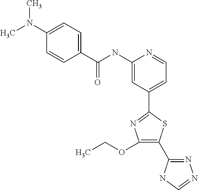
C(NC1=CC(C2=NC(OCC)=C(C3=NN=CN3)S2)=CC=N1)(=O)C1=CC=C(N(C)C)C=C1
